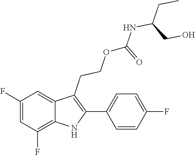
C1(C2=C(CCOC(NC(CO)CC)=O)C3=CC(F)=CC(F)=C3N2)=CC=C(F)C=C1
